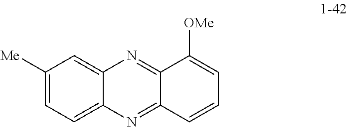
C1([Me])=CC=C2C(=C1)N=C1C(=N2)C=CC=C1[OMe]
